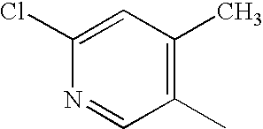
N1=CC(C)=C(C)C=C1Cl
